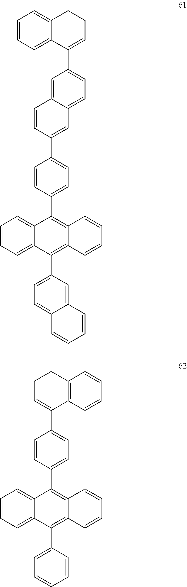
C1(C2=CC=C(C3=CC4=CC=C(C5=CCCC6=CC=CC=C56)C=C4C=C3)C=C2)=C2C(=C(C3=CC=C4C(=C3)C=CC=C4)C3=CC=CC=C13)C=CC=C2.C1C=C(C2=CC=C(C3=C4C(=C(C5=CC=CC=C5)C5=CC=CC=C35)C=CC=C4)C=C2)C2=C(C1)C=CC=C2
